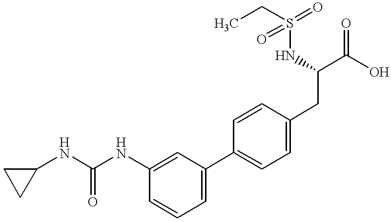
C(NC1=CC(C2=CC=C(CC(NS(CC)(=O)=O)C(O)=O)C=C2)=CC=C1)(NC1CC1)=O
